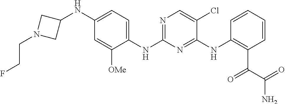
N(C1=CC=C(NC2=NC=C(Cl)C(NC3=C(C(=O)C(=O)N)C=CC=C3)=N2)C([OMe])=C1)C1CN(CCF)C1
